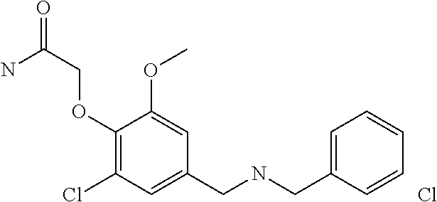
C1(OCC(=O)N)=C(Cl)C=C(CNCC2=CC=CC=C2)C=C1OC.Cl
